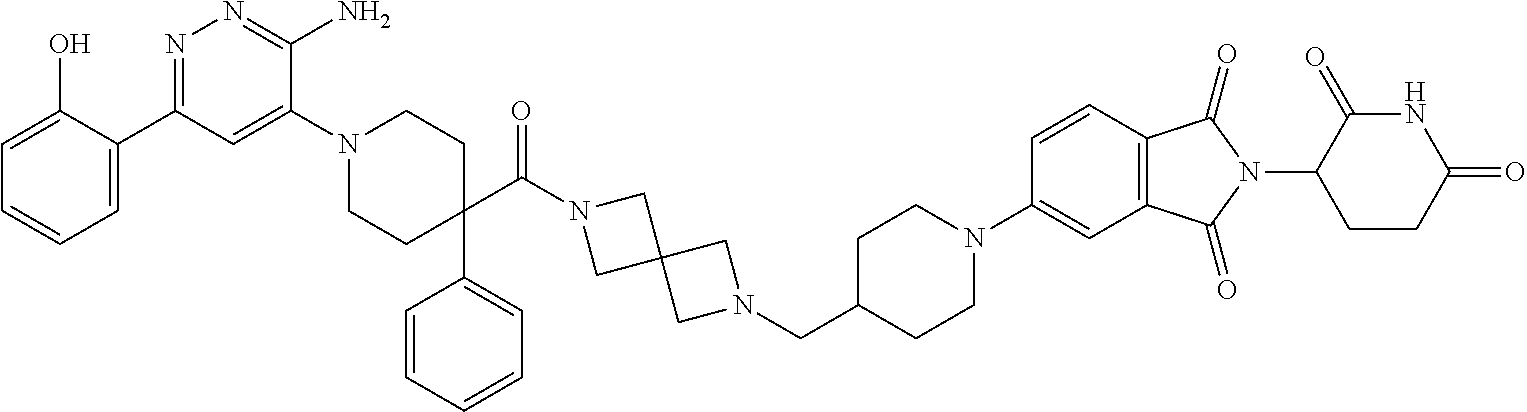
C1=CC=C(C2=NN=C(N)C(N3CCC(C4=CC=CC=C4)(C(N4CC5(C4)CN(CC4CCN(C6=CC7=C(C=C6)C(=O)N(C6CCC(=O)NC6=O)C7=O)CC4)C5)=O)CC3)=C2)C(O)=C1
